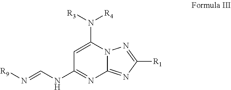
C1=C(N([R4])[R3])N2C(=NC([R1])=N2)N=C1NC=N[R9]
